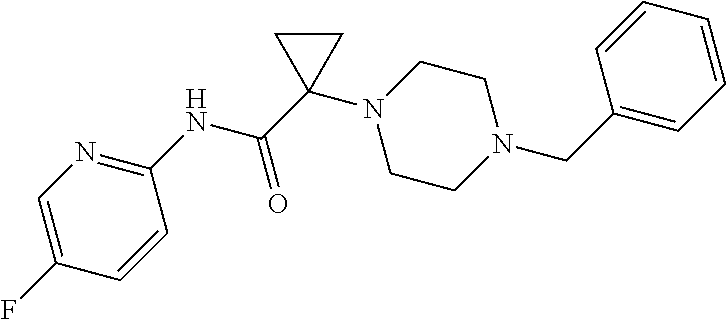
C(=O)(C1(N2CCN(CC3=CC=CC=C3)CC2)CC1)NC1=NC=C(F)C=C1
